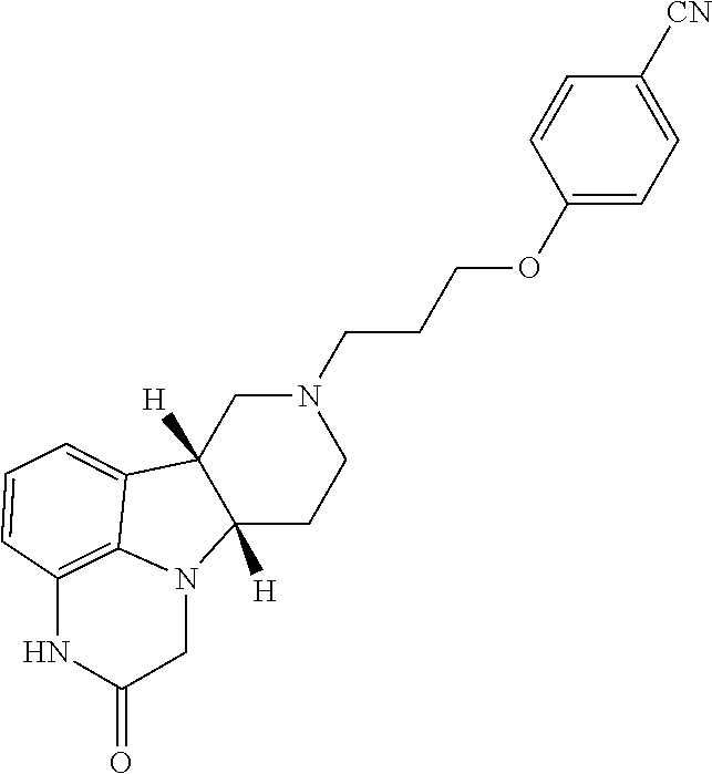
C1C2([H])C([H])(CCN1CCCOC1=CC=C([CN])C=C1)N1C3=C(NC(=O)C1)C=CC=C23
